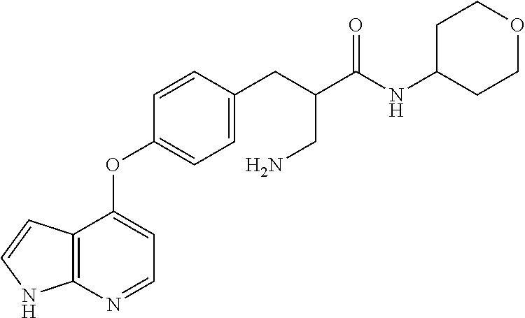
C12=C(N=CC=C1OC1=CC=C(CC(C(=O)NC3CCOCC3)CN)C=C1)NC=C2
